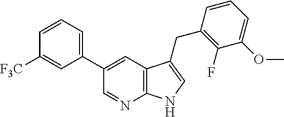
C1(C2=CC3=C(N=C2)NC=C3CC2=C(F)C(OC)=CC=C2)=CC=CC([F3C])=C1
